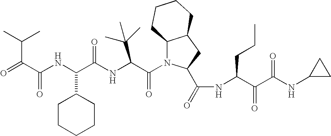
C(C(NC(C(NC(C(N1C2C(CC1C(=O)NC(C(C(NC1CC1)=O)=O)CCC)CCCC2)=O)C(C)(C)C)=O)C1CCCCC1)=O)(=O)C(C)C
